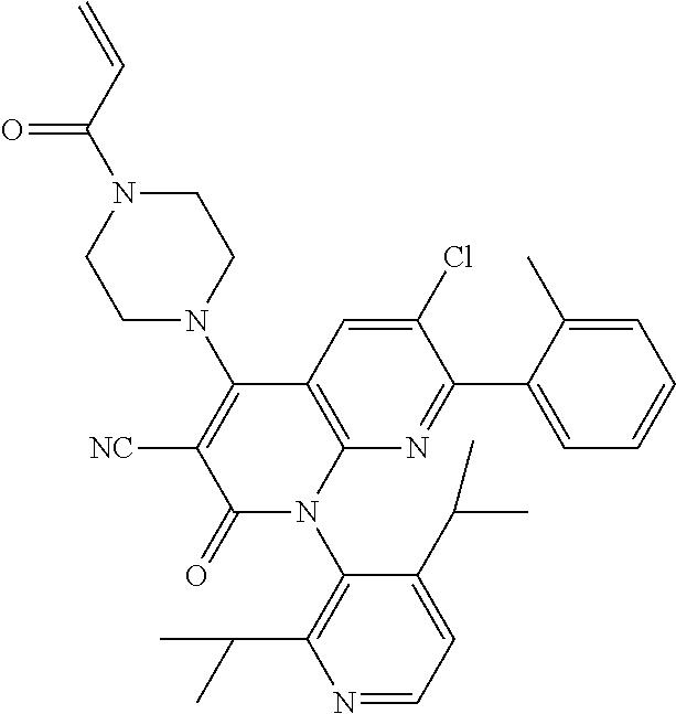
C(N1CCN(C2=C([NC])C(=O)N(C3=C(C(C)C)N=CC=C3C(C)C)C3=C2C=C(Cl)C(C2=CC=CC=C2C)=N3)CC1)(C=C)=O
